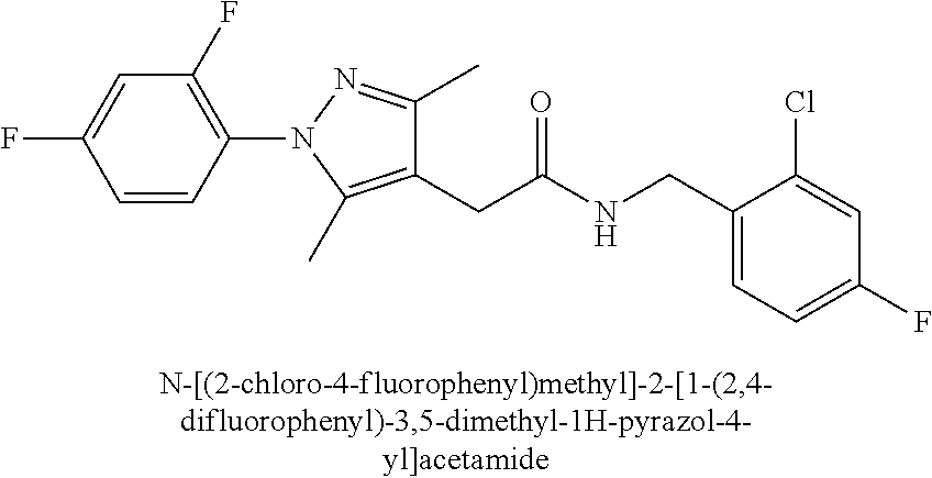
C1=C(F)C=C(Cl)C(CNC(CC2=C(C)N(C3=C(F)C=C(F)C=C3)N=C2C)=O)=C1
